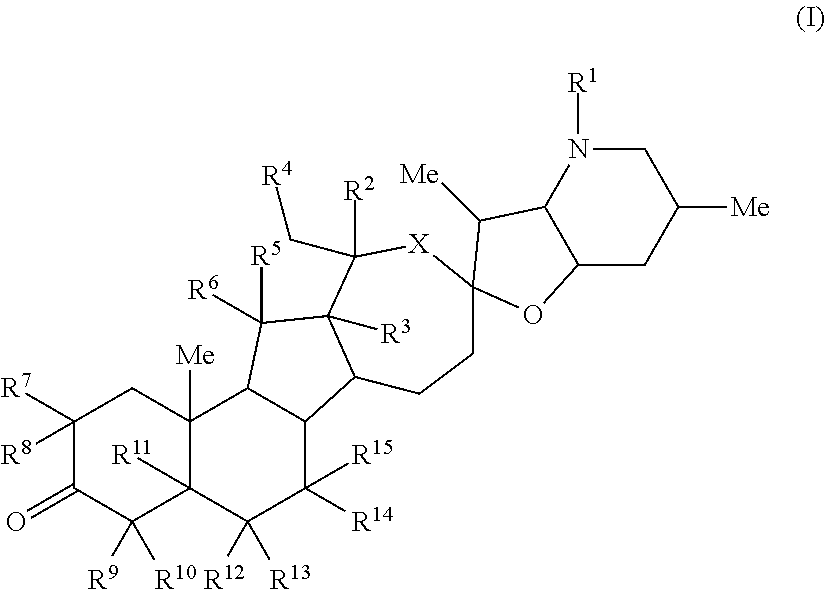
C1([R7])([R8])C(=O)C([R9])([R10])C2([R11])C([Me])(C1)C1C(C([R14])([R15])C2([R12])[R13])C2C([R3])(C1([R6])[R5])C([R2])(C[R4])[X]C1(CC2)C([Me])C2C(CC([Me])CN2[R1])O1
